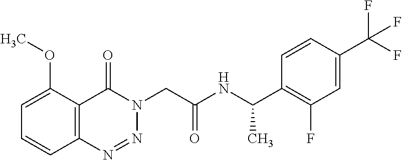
C1(OC)=CC=CC2=C1C(=O)N(CC(NC(C1=C(F)C=C(C(F)(F)F)C=C1)C)=O)N=N2
